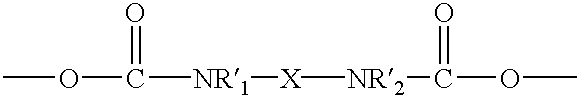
COC([NR1][X][NR2]C(=O)OC)=O
